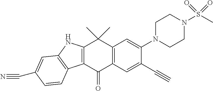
C12=C(C(=O)C3=C(C1(C)C)C=C(N1CCN(S(C)(=O)=O)CC1)C(C#C)=C3)C1=C(N2)C=C(C#N)C=C1
